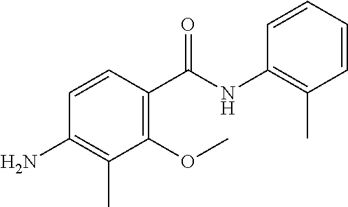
C1(OC)=C(C(NC2=C(C)C=CC=C2)=O)C=CC(N)=C1C
